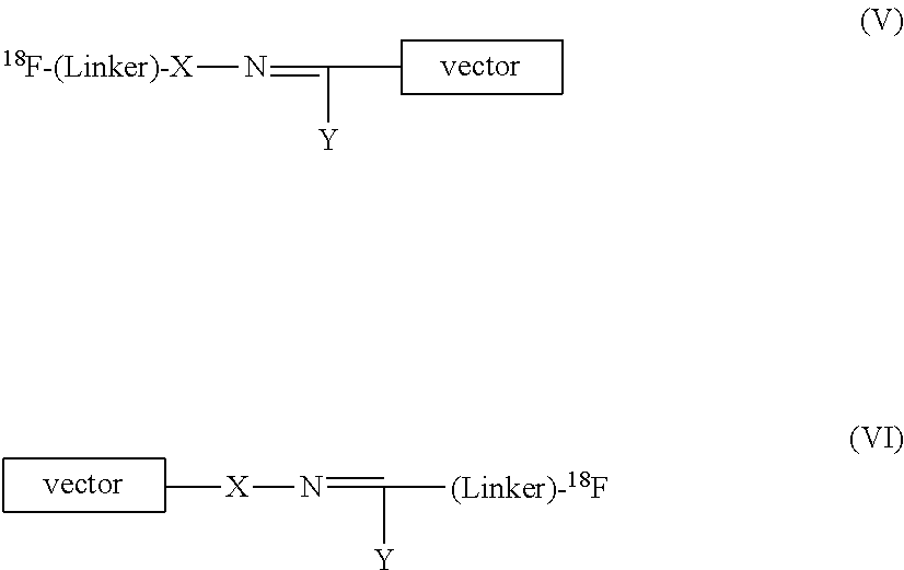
C(C)(=N[18F-(Linker)-X])[Y].C[X]N=C([(Linker)-18F])[Y]
